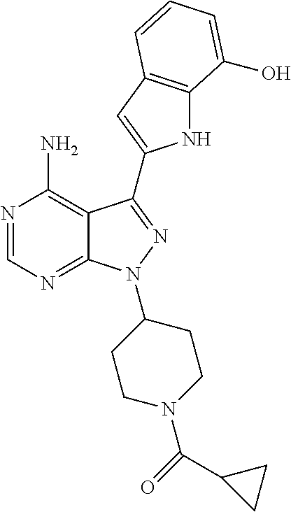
N1=CN=C2C(=C1N)C(C1=CC3=C(N1)C(O)=CC=C3)=NN2C1CCN(C(=O)C2CC2)CC1
